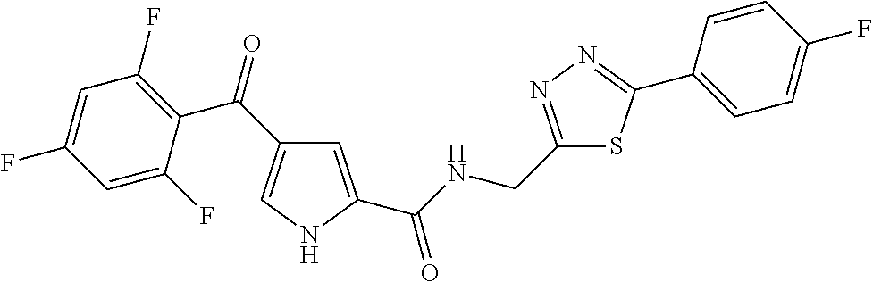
C1=C(C(NCC2=NN=C(C3=CC=C(F)C=C3)S2)=O)NC=C1C(=O)C1=C(F)C=C(F)C=C1F
